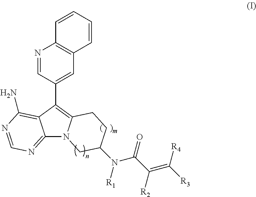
C12=NC=NC(N)=C1C(C1=CC3=C(N=C1)C=CC=C3)=C1N2CC(N([R1])C(C([R2])=C([R3])[R4])=O)CC1
